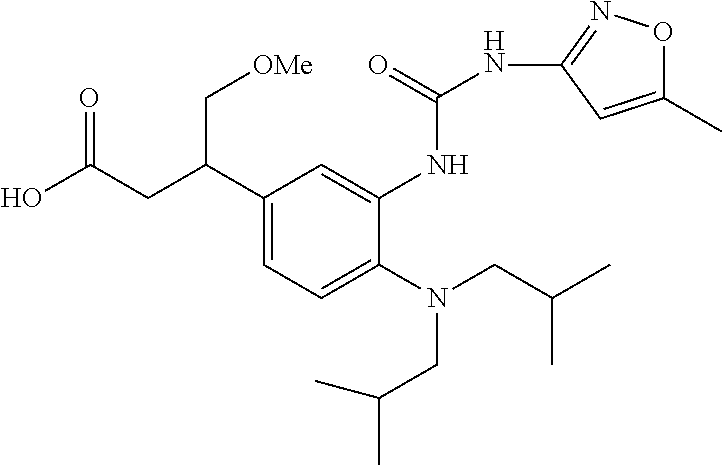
N(CC(C)C)(CC(C)C)C1=CC=C(C(CC(O)=O)C[OMe])C=C1NC(=O)NC1=NOC(C)=C1
